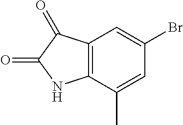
C12=C(C(C)=CC(Br)=C1)NC(=O)C2=O
